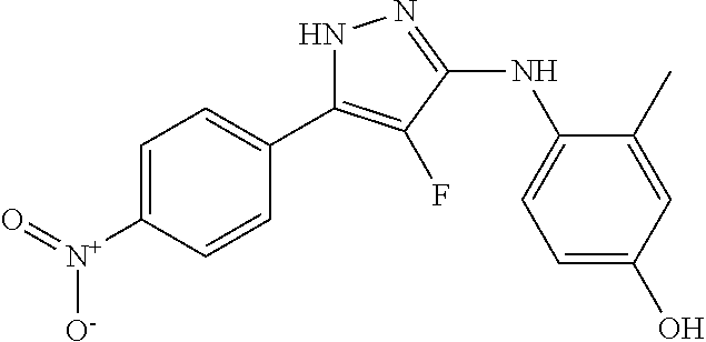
C1=C([N+](=O)[O-])C=CC(C2=C(F)C(NC3=CC=C(O)C=C3C)=NN2)=C1
